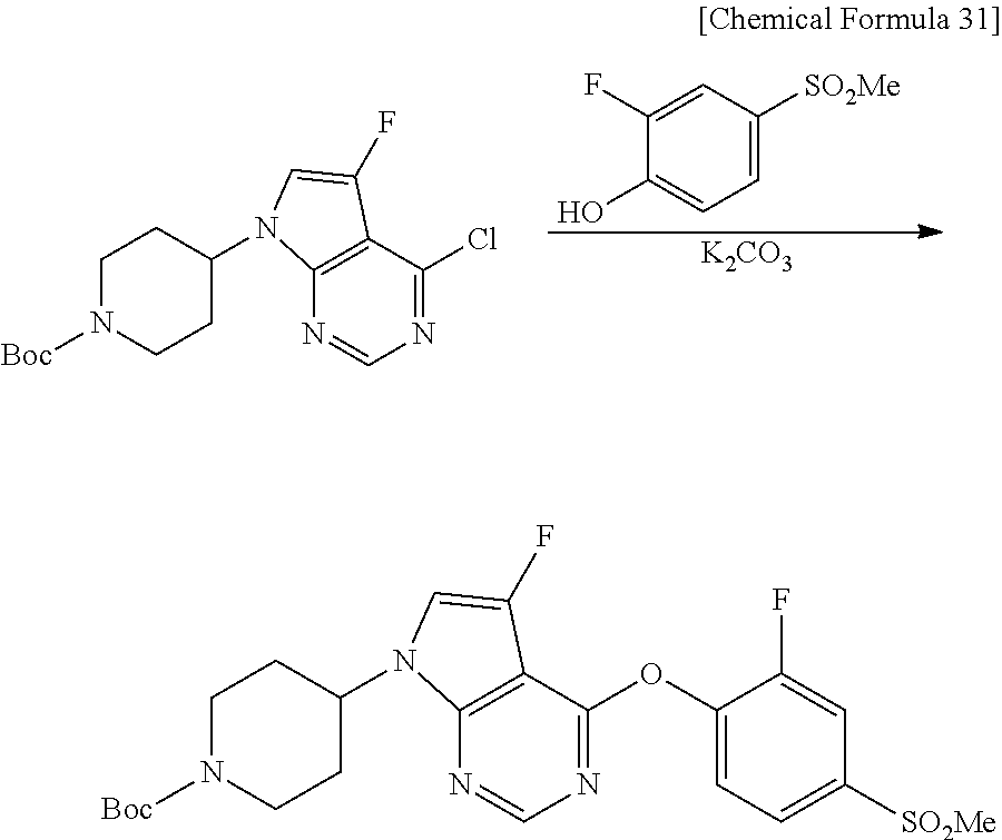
C1=C(F)C(O)=CC=C1[SO2Me].[K2CO3].C12=C(N=CN=C1Cl)N(C1CCN([Boc])CC1)C=C2F.C12=C(N=CN=C1OC1=CC=C([SO2Me])C=C1F)N(C1CCN([Boc])CC1)C=C2F
